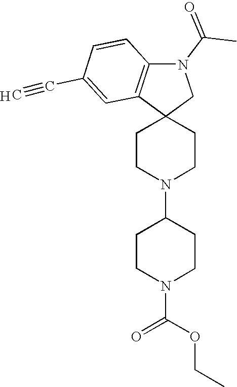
C1CN(C2CCN(C(OCC)=O)CC2)CCC12CN(C(C)=O)C1=C2C=C(C#C)C=C1.[H]
